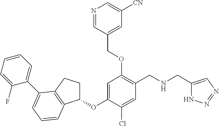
C1=C(OC2CCC3=C2C=CC=C3C2=CC=CC=C2F)C(Cl)=CC(CNCC2=CN=NN2)=C1OCC1=CC([CN])=CN=C1
